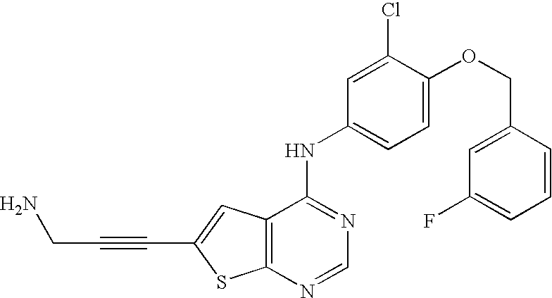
C12=C(C=C(C#CCN)S1)C(NC1=CC=C(OCC3=CC(F)=CC=C3)C(Cl)=C1)=NC=N2
